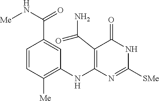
C1=CC([Me])=C(NC2=C(C(N)=O)C(=O)NC([SMe])=N2)C=C1C(N[Me])=O
